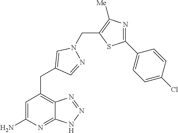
C1=C(N)N=C2C(=C1CC1=CN(CC3=C([Me])N=C(C4=CC=C(Cl)C=C4)S3)N=C1)N=NN2
